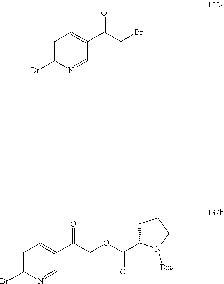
O=C(CBr)C1=CC=C(Br)N=C1.O=C(COC(C1CCCN1[Boc])=O)C1=CC=C(Br)N=C1
